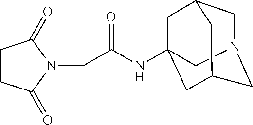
C1N2CC3CC(NC(CN4C(=O)CCC4=O)=O)(CC1C3)C2
